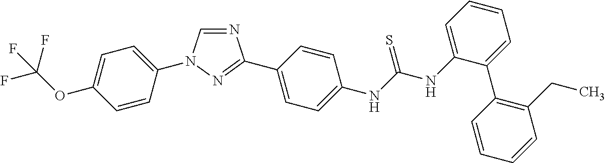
C1=C(OC(F)(F)F)C=CC(N2C=NC(C3=CC=C(NC(NC4=CC=CC=C4C4=C(CC)C=CC=C4)=S)C=C3)=N2)=C1
